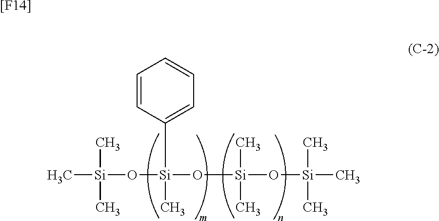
C[Si](C)(C)O[Si](C)(O[Si](O[Si](C)(C)C)(C)C)C1=CC=CC=C1.[[F14]]
